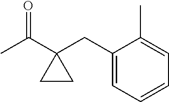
C1(CC2(C(C)=O)CC2)=CC=CC=C1C
